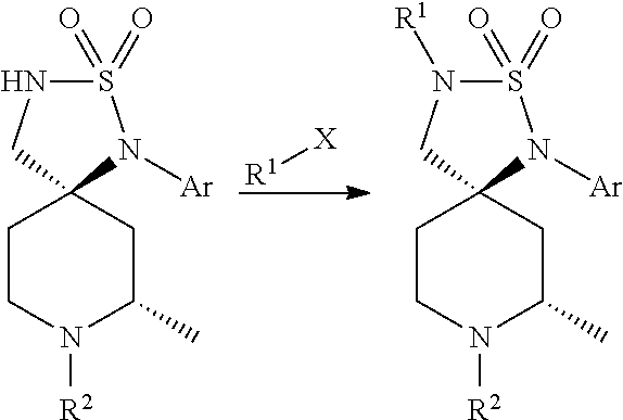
[R1][X].S1(=O)(=O)NCC2(N1[Ar])CCN([R2])C(C)C2.S1(=O)(=O)N([R1])CC2(N1[Ar])CCN([R2])C(C)C2
